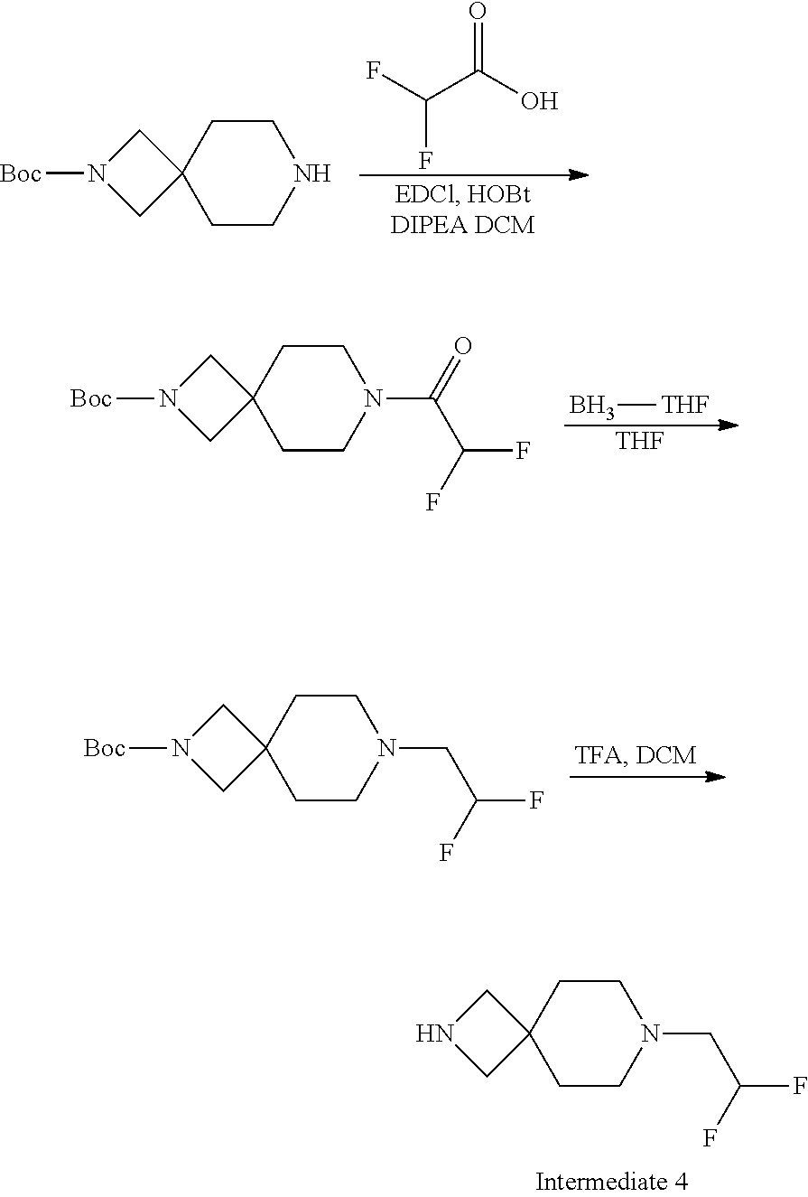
C1CC2(CCN1CC(F)F)CNC2.C1CC2(CCN1)CN([Boc])C2.O=C(O)C(F)F.[THF].B[THF].C1CC2(CCN1C(=O)C(F)F)CN([Boc])C2.C1CC2(CCN1CC(F)F)CN([Boc])C2
